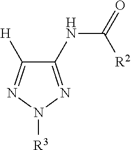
[H]C1=NN([R3])N=C1NC(=O)[R2]
